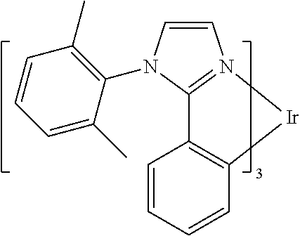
C1=CN2=C(N1C1=C(C)C=CC=C1C)C1=C([Ir]2)C=CC=C1
